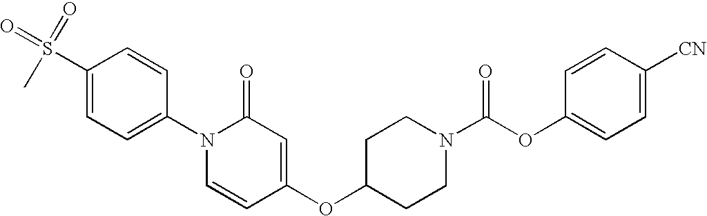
CS(C1=CC=C(N2C=CC(OC3CCN(C(OC4=CC=C([CN])C=C4)=O)CC3)=CC2=O)C=C1)(=O)=O
